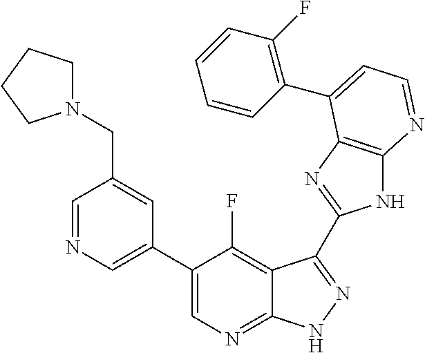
C1=NC=C(C2=CN=C3C(=C2F)C(C2=NC4=C(N2)N=CC=C4C2=C(F)C=CC=C2)=NN3)C=C1CN1CCCC1
